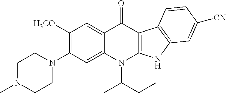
C1([H3CO])=C(N2CCN(C)CC2)C=C2C(=C1)C(=O)C1=C(N2C(CC)C)NC2=C1C=CC([CN])=C2
